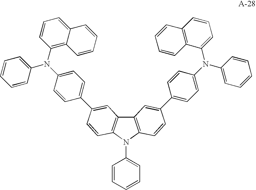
C12=C(N(C3=CC=CC=C3)C3=C1C=C(C1=CC=C(N(C4=C5C(=CC=C4)C=CC=C5)C4=CC=CC=C4)C=C1)C=C3)C=CC(C1=CC=C(N(C3=CC=CC4=C3C=CC=C4)C3=CC=CC=C3)C=C1)=C2
